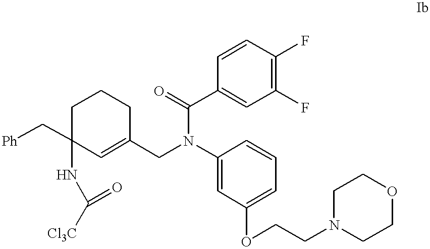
C1(N(CC2=CC(NC([Cl3C])=O)(C[Ph])CCC2)C(=O)C2=CC(F)=C(F)C=C2)=CC(OCCN2CCOCC2)=CC=C1
